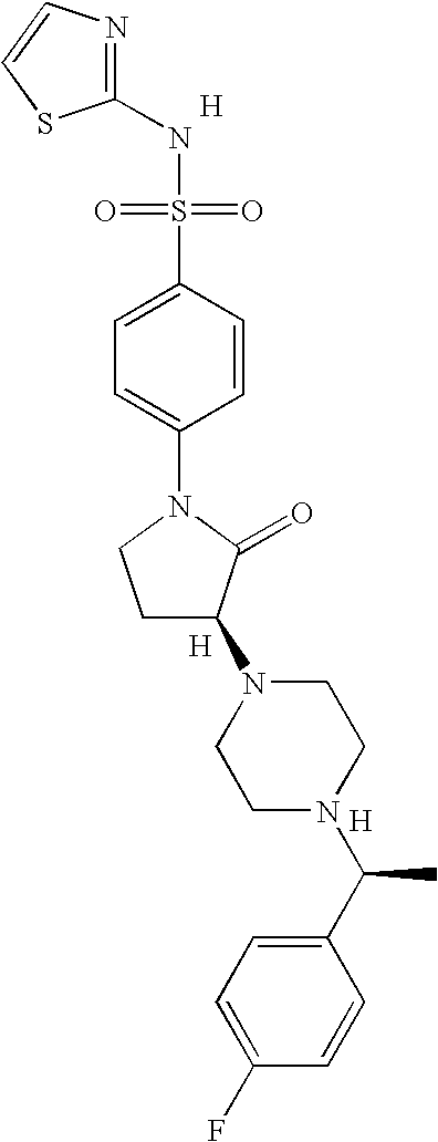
[H].N1=C(NS(=O)(=O)C2=CC=C(N3CCC(N4CCN(C(C5=CC=C(F)C=C5)C)CC4)C3=O)C=C2)SC=C1.[H].[H]
